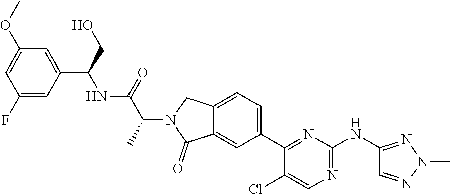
C12=CC(C3=NC(NC4=NN(C)N=C4)=NC=C3Cl)=CC=C1CN(C(C(NC(C1=CC(OC)=CC(F)=C1)CO)=O)C)C2=O
